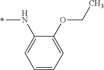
N(C)C1=CC=CC=C1OCC
